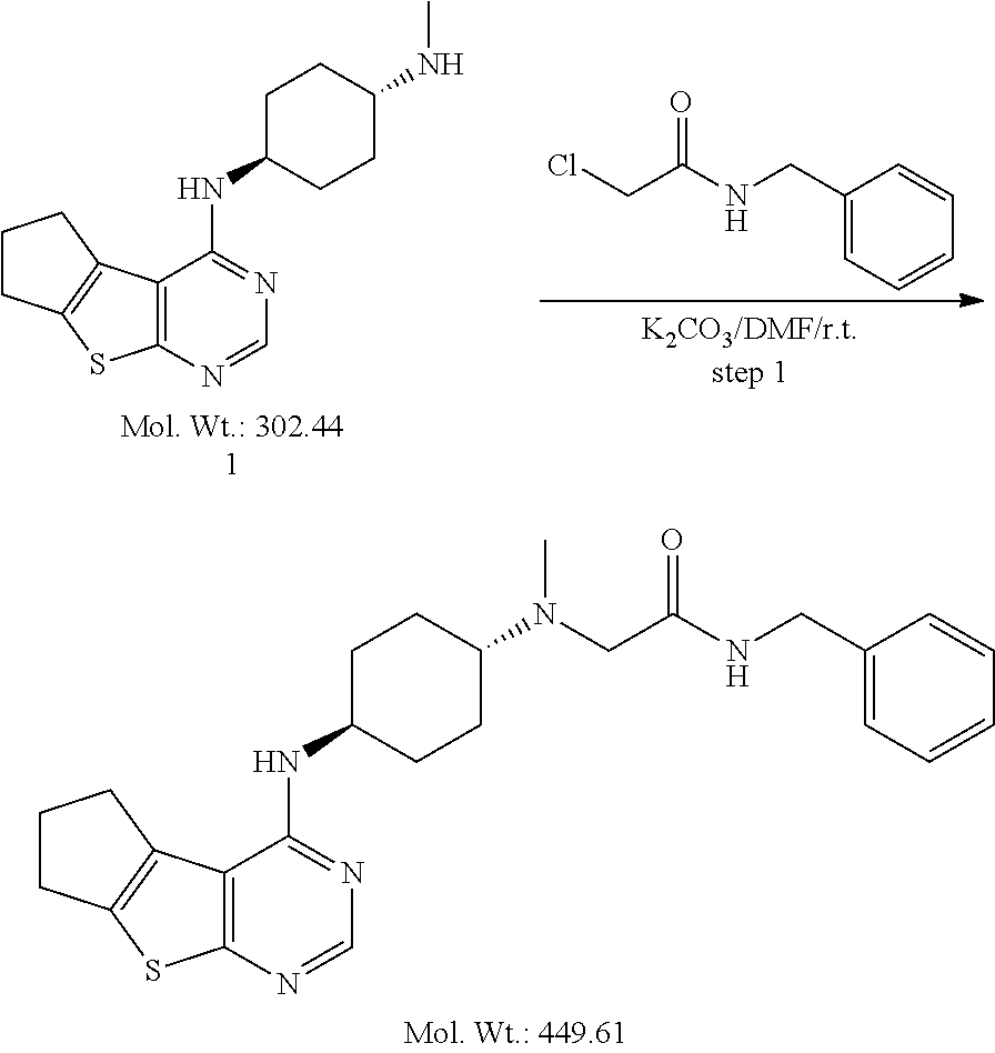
C12=C(N=CN=C1NC1CCC(N(C)CC(NCC3=CC=CC=C3)=O)CC1)SC1=C2CCC1.O=C(NCC1=CC=CC=C1)CCl.C12=C(N=CN=C1NC1CCC(NC)CC1)SC1=C2CCC1
